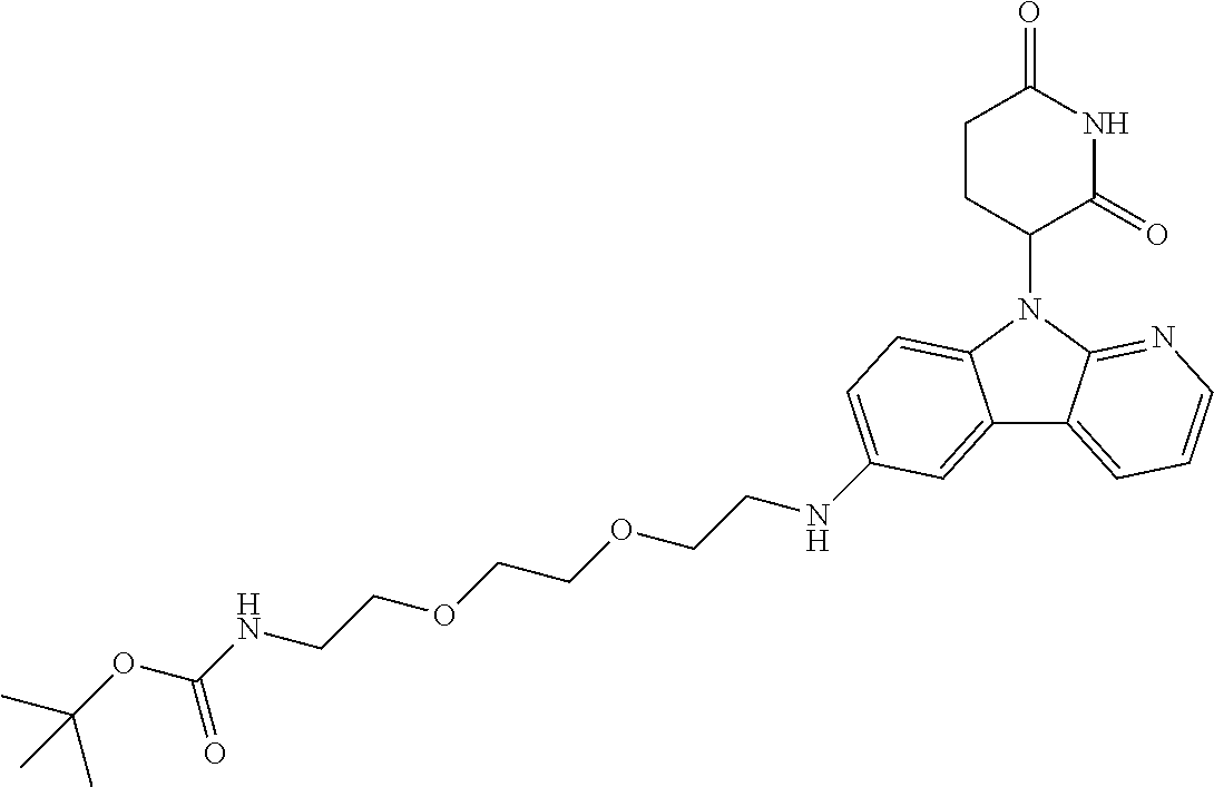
N1(C2CCC(=O)NC2=O)C2=NC=CC=C2C2=CC(NCCOCCOCCNC(OC(C)(C)C)=O)=CC=C12
